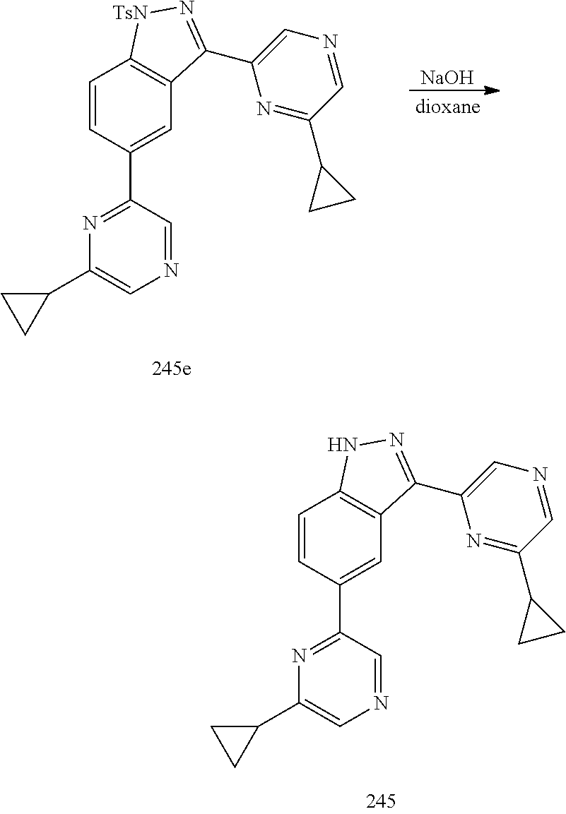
C1=CC(C2=NC(C3CC3)=CN=C2)=CC2=C1NN=C2C1=CN=CC(C2CC2)=N1.C1=CC(C2=NC(C3CC3)=CN=C2)=CC2=C1[TsN]N=C2C1=CN=CC(C2CC2)=N1.[NaOH]
